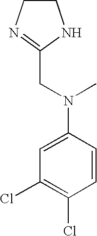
C1CN=C(CN(C2=CC(Cl)=C(Cl)C=C2)C)N1
